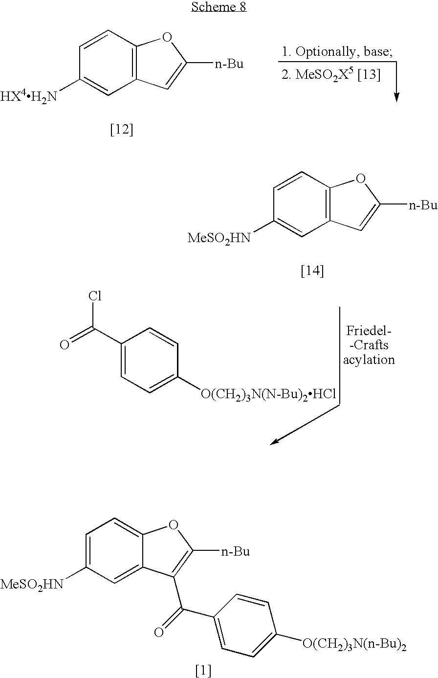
C1=CC2=C(C=C1[HX4H2N])C=C([n-Bu])O2.C1=CC2=C(C=C1[MeSO2HN])C=C([n-Bu])O2.ClC(C1=CC=C([O(CH2)3N(N-Bu)2HCl])C=C1)=O.C1=C([MeSO2HN])C=C2C(=C1)OC([n-Bu])=C2C(=O)C1=CC=C([O(CH2)3N(n-Bu)2])C=C1
